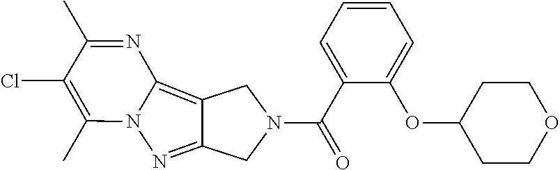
C1=CC=C(C(=O)N2CC3=NN4C(=C3C2)N=C(C)C(Cl)=C4C)C(OC2CCOCC2)=C1
